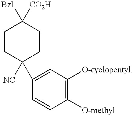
C1CC([NC])(C2=CC([O-cyclopentyl])=C([O-methyl])C=C2)CCC1([Bzl])[CO2H]
